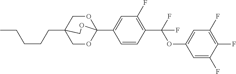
C(CCCC)C12COC(C3=CC(F)=C(C(OC4=CC(F)=C(F)C(F)=C4)(F)F)C=C3)(OC1)OC2
